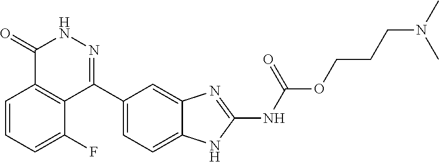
O(C(=O)NC1=NC2=CC(C3=NNC(=O)C4=C3C(F)=CC=C4)=CC=C2N1)CCCN(C)C
